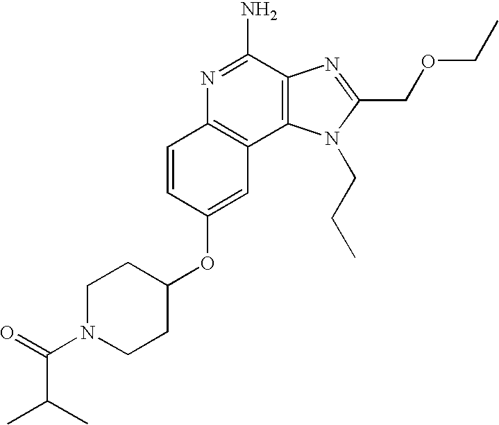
C1=CC(OC2CCN(C(=O)C(C)C)CC2)=CC2=C1N=C(N)C1=C2N(CCC)C(COCC)=N1
